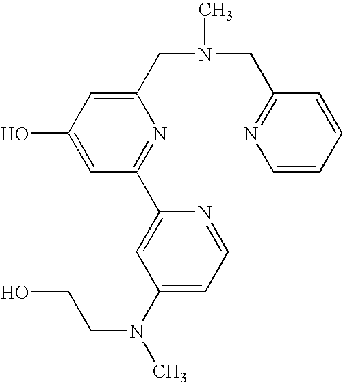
C1(CN(C)CC2=NC=CC=C2)=CC(O)=CC(C2=CC(N(C)CCO)=CC=N2)=N1
